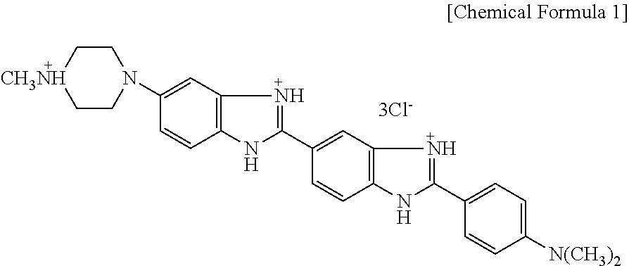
[CH3NH]1CCN(C2=CC3=C(C=C2)NC(C2=CC4=C(C=C2)NC(C2=CC=C([N(CH3)2])C=C2)=N4)=N3)CC1
